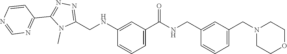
C1CN(CC2=CC=CC(CNC(C3=CC=CC(NCC4=NN=C(C5=NC=NC=C5)N4C)=C3)=O)=C2)CCO1
